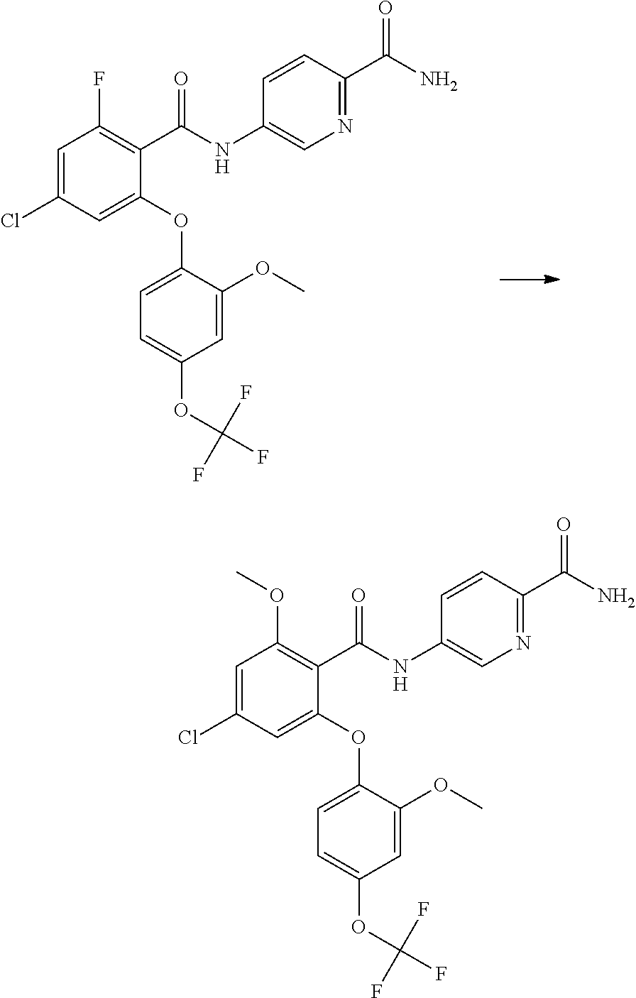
C1=C(Cl)C=C(OC2=CC=C(OC(F)(F)F)C=C2OC)C(C(=O)NC2=CN=C(C(=O)N)C=C2)=C1F.C1=C(Cl)C=C(OC2=CC=C(OC(F)(F)F)C=C2OC)C(C(=O)NC2=CN=C(C(=O)N)C=C2)=C1OC
